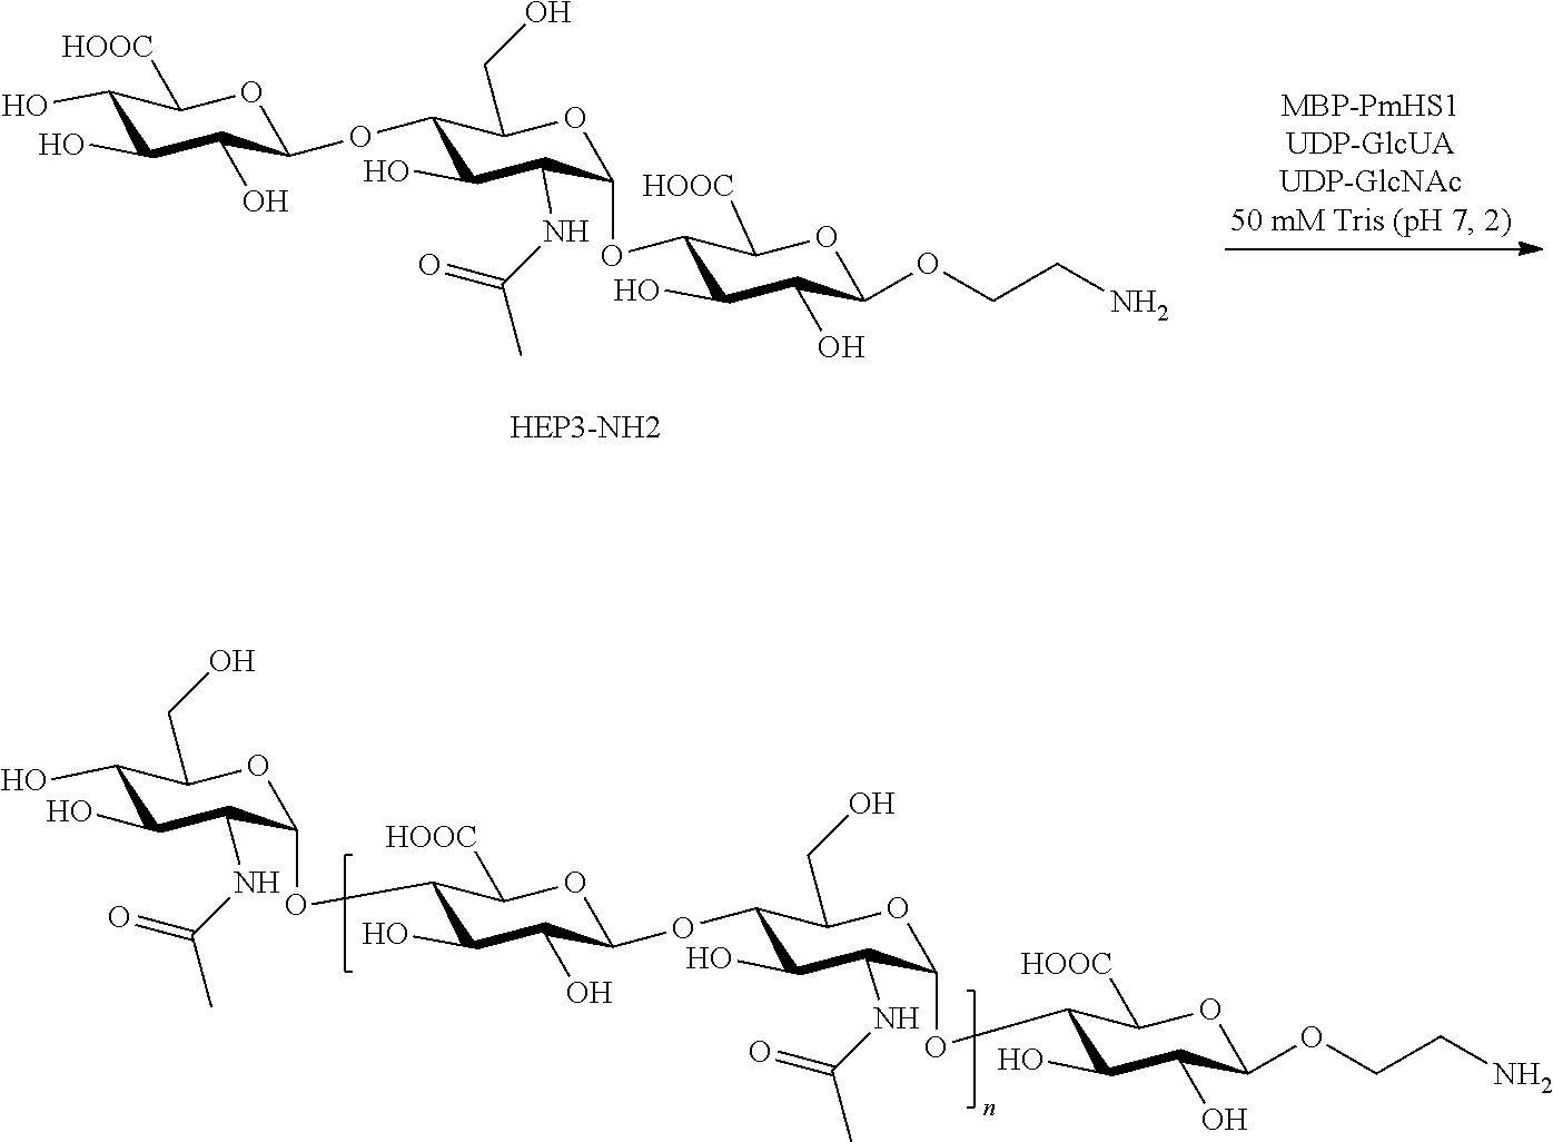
C1(O)C(O)C(OC2C(O)C(NC(=O)C)C(OC3C(O)C(O)C(OCCN)OC3[HOOC])OC2CO)OC([HOOC])C1O.C1(O)C(O)C(NC(C)=O)C(OC2C(O)C(O)C(OC3C(O)C(NC(C)=O)C(OC4C(O)C(O)C(OCCN)OC4[HOOC])OC3CO)OC2[HOOC])OC1CO
